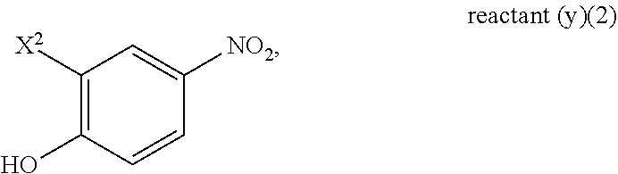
C1([X2])=C(O)C=CC([NO2])=C1
